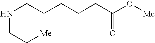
N(CC[Me])CCCCCC(O[Me])=O
